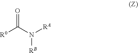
[R0]C(N([RA])[RB])=O
